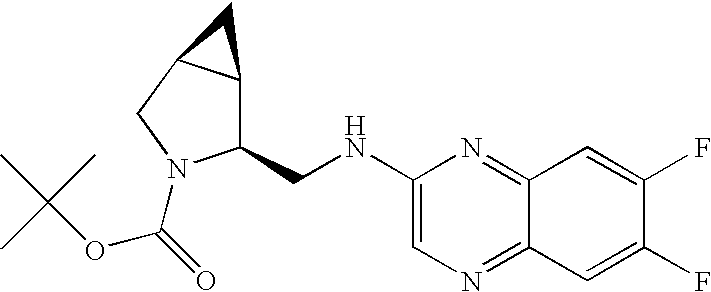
C1(NCC2C3C(CN2C(=O)OC(C)(C)C)C3)=CN=C2C(=N1)C=C(F)C(F)=C2
